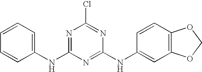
C1(NC2=NC(Cl)=NC(NC3=CC4=C(C=C3)OCO4)=N2)=CC=CC=C1
